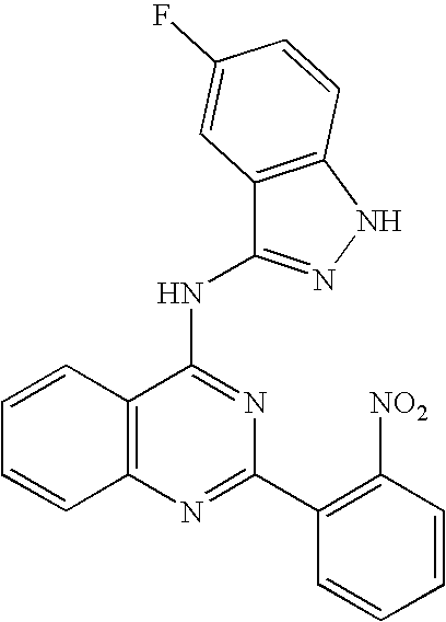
C12=C(N=C(C3=C([NO2])C=CC=C3)N=C1NC1=NNC3=C1C=C(F)C=C3)C=CC=C2
